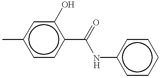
c1(C)ccc(C(Nc2ccccc2)=O)c(O)c1
